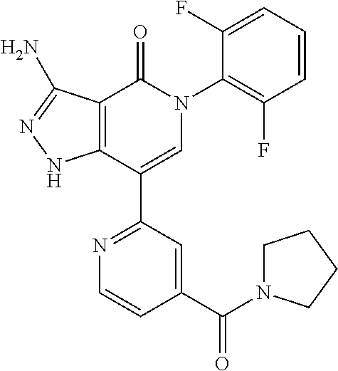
C12=C(C(C3=NC=CC(C(=O)N4CCCC4)=C3)=CN(C3=C(F)C=CC=C3F)C1=O)NN=C2N
